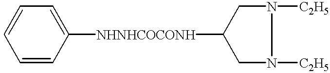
C1=CC([NHNHCOCONH]C2CN([C2H5])N([C2H5])C2)=CC=C1
